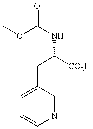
COC(NC([CO2H])CC1=CC=CN=C1)=O
